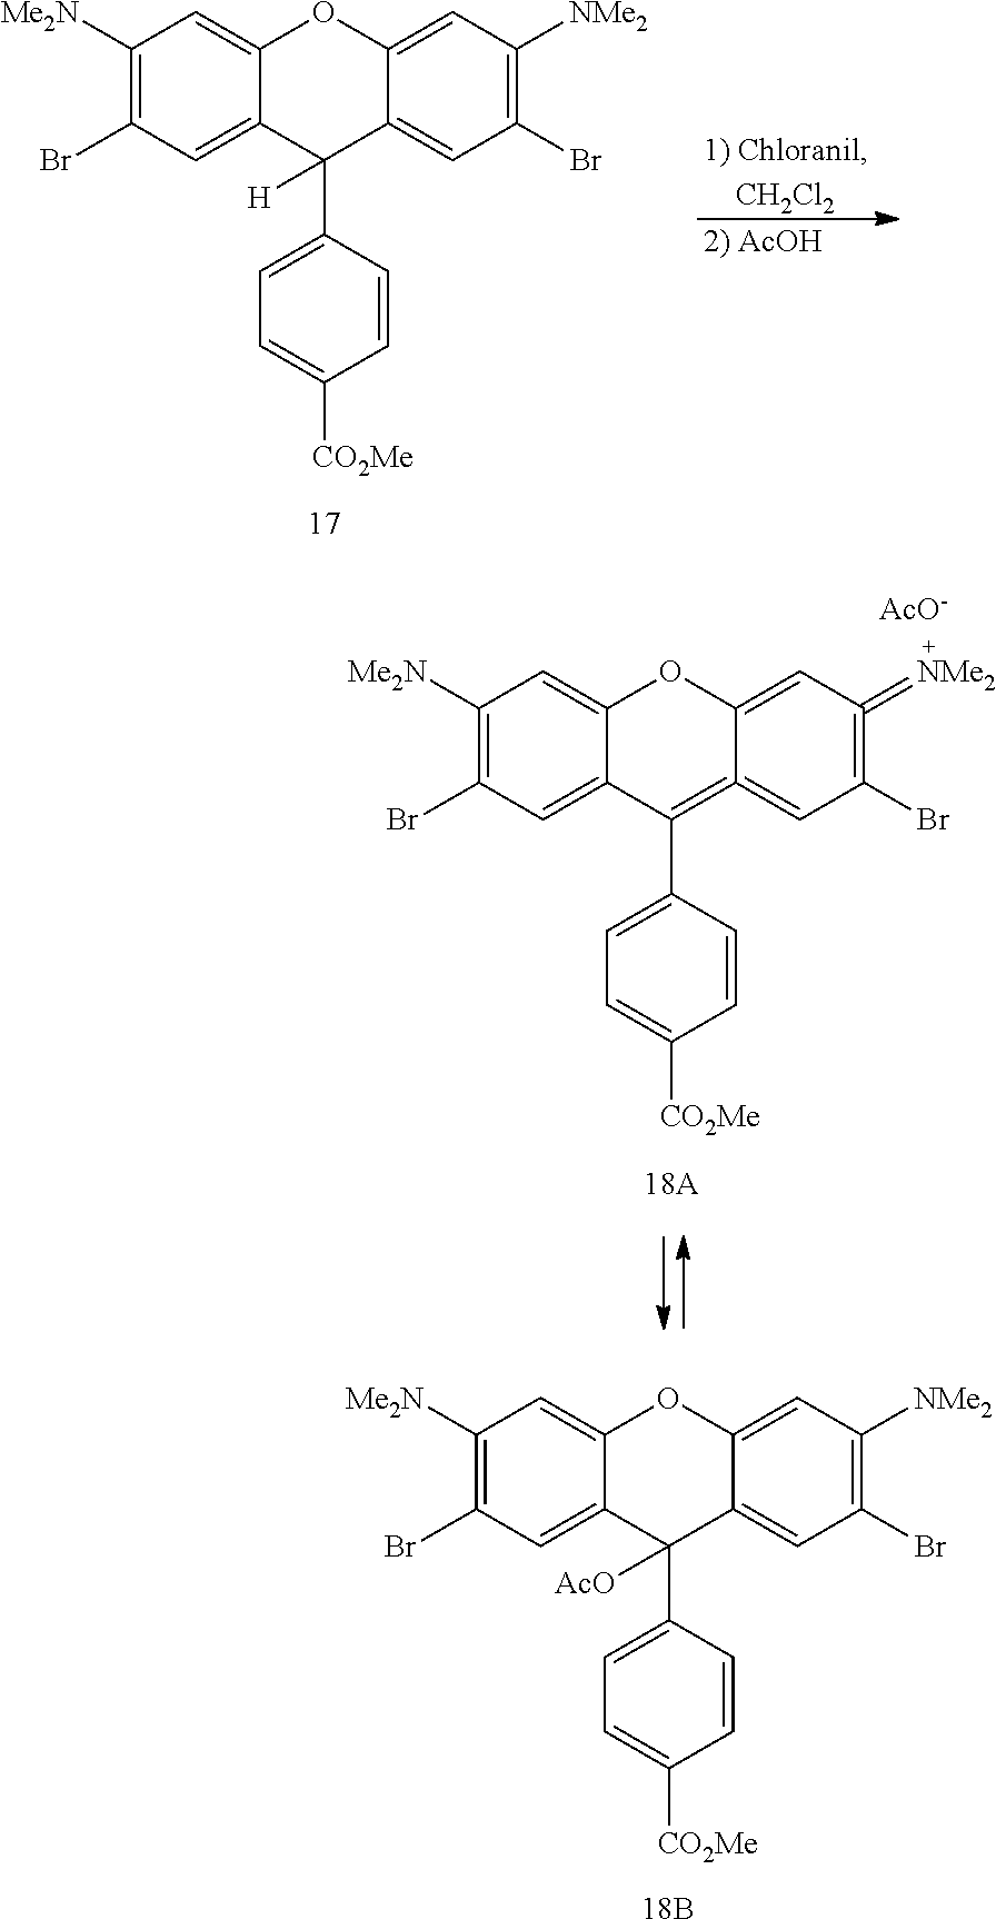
C1([Me2N])=C(Br)C=C2C(=C1)OC1=CC([NMe2])=C(Br)C=C1C2(C1=CC=C([CO2Me])C=C1)[H].C1([Me2N])=C(Br)C=C2C(=C1)OC1=CC(=[NMe2])=C(Br)C=C1=C2C1=CC=C([CO2Me])C=C1.[AcO-].C1([Me2N])=C(Br)C=C2C(=C1)OC1=CC([NMe2])=C(Br)C=C1C2(C1=CC=C([CO2Me])C=C1)[AcO].[18B]
